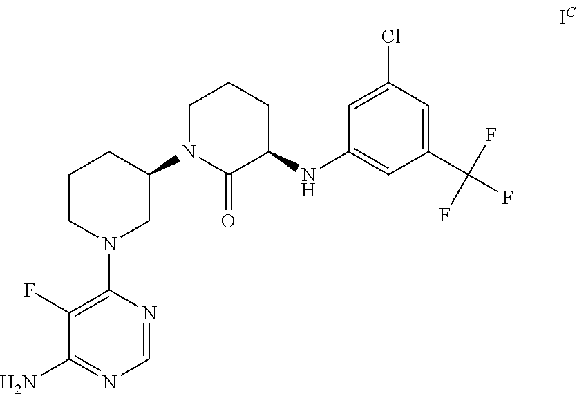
C1(F)=C(N2CC(N3C(=O)C(NC4=CC(C(F)(F)F)=CC(Cl)=C4)CCC3)CCC2)N=CN=C1N
